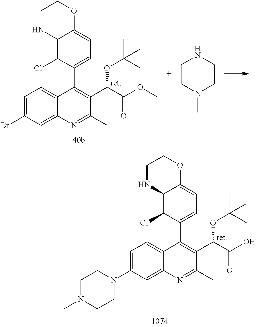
C12=CC=C(N3CCN(C)CC3)C=C1N=C(C)C(C(C(O)=O)OC(C)(C)C)=C2C1=CC=C2C(=C1Cl)NCCO2.C12=CC=C(Br)C=C1N=C(C)C(C(C(OC)=O)OC(C)(C)C)=C2C1=CC=C2C(=C1Cl)NCCO2.C1CN(C)CCN1
